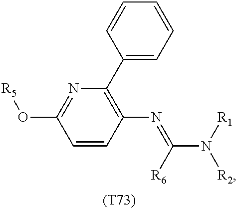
C1=CC(N=C([R6])N([R1])[R2])=C(C2=CC=CC=C2)N=C1O[R5].[(T73)]
